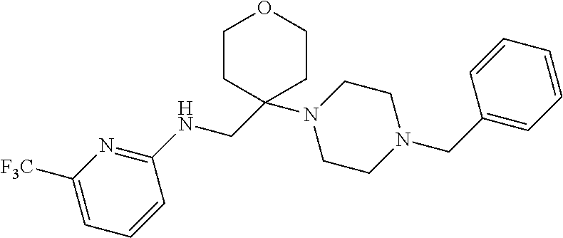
C1([F3C])=CC=CC(NCC2(N3CCN(CC4=CC=CC=C4)CC3)CCOCC2)=N1
